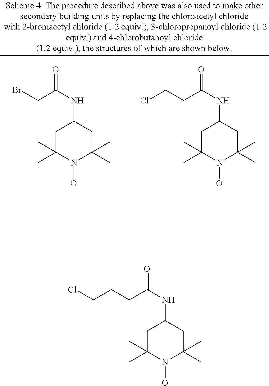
C1C(C)(C)N(O)C(C)(C)CC1NC(=O)CBr.C1C(C)(C)N(O)C(C)(C)CC1NC(=O)CCCl.C1C(C)(C)N(O)C(C)(C)CC1NC(=O)CCCCl
